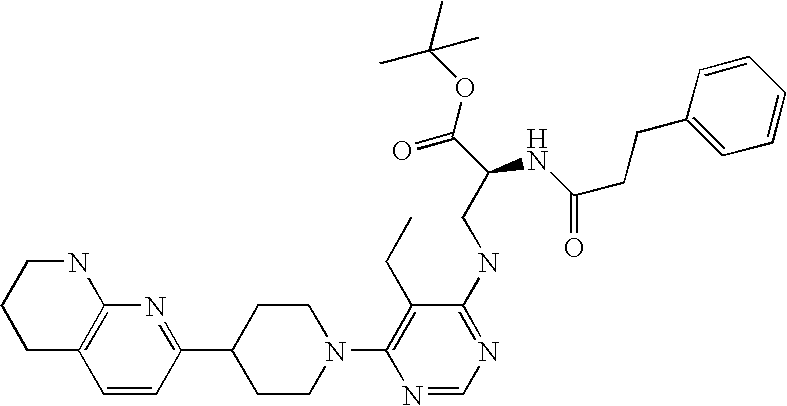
C1=CC(C2CCN(C3=C(CC)C(NCC(C(OC(C)(C)C)=O)NC(=O)CCC4=CC=CC=C4)=NC=N3)CC2)=NC2=C1CCCN2
